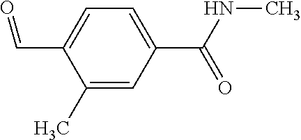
C1(C)=CC(C(NC)=O)=CC=C1C=O
